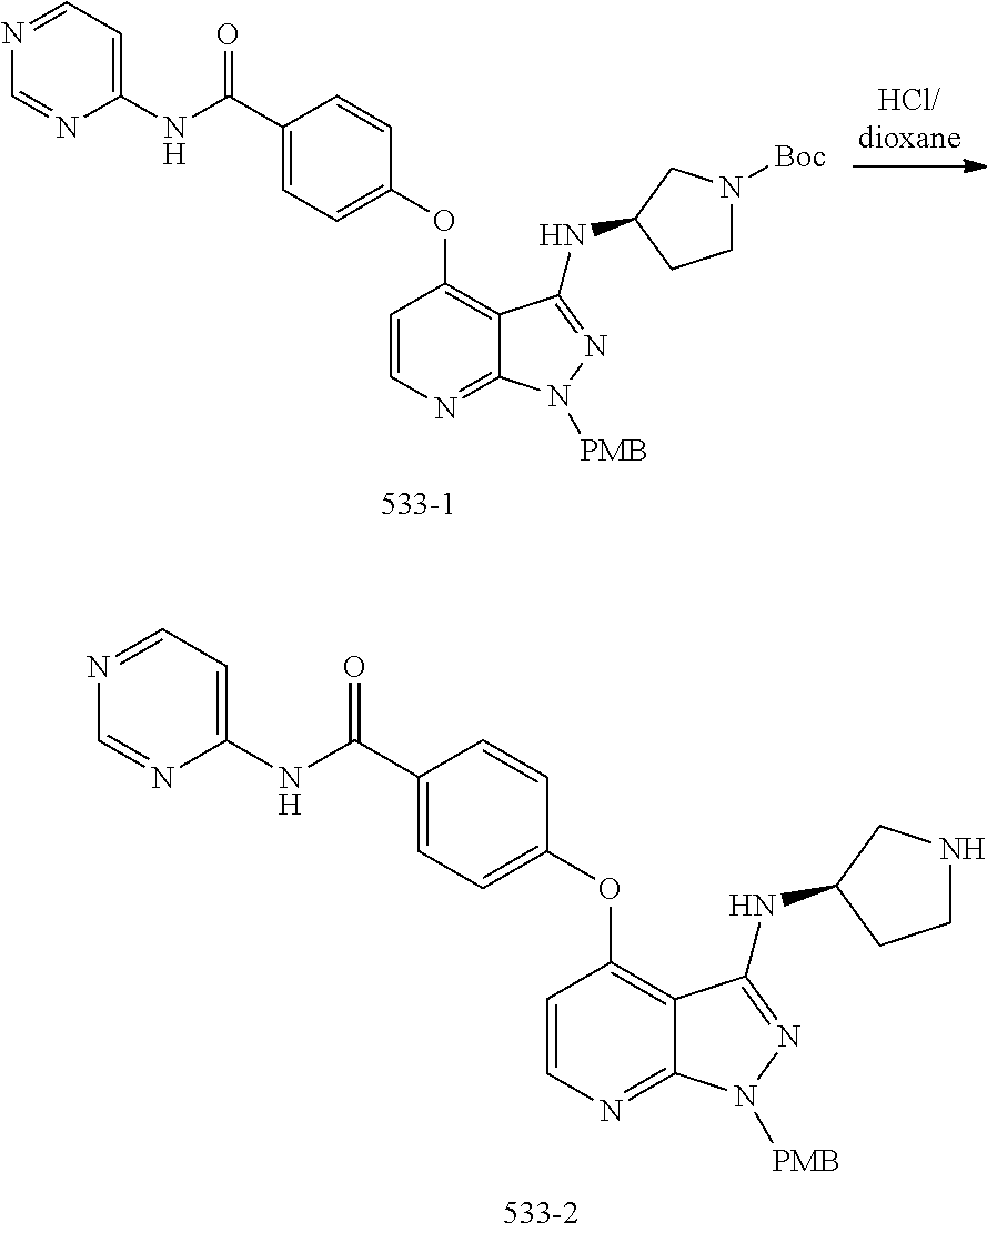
C1(C(NC2=CC=NC=N2)=O)=CC=C(OC2=C3C(=NC=C2)N([PMB])N=C3NC2CCN([Boc])C2)C=C1.C1(C(NC2=CC=NC=N2)=O)=CC=C(OC2=C3C(=NC=C2)N([PMB])N=C3NC2CCNC2)C=C1
